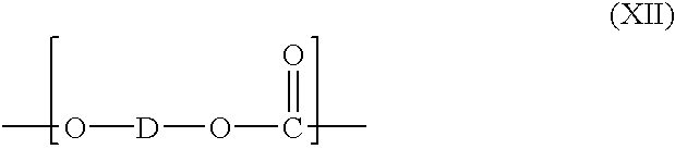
[D](OC(C)=O)OC
